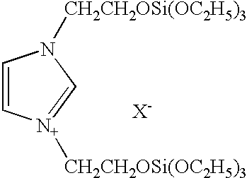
C1=C[N+]([CH2CH2OSi(OC2H5)3])=CN1[CH2CH2OSi(OC2H5)3].[X-]
